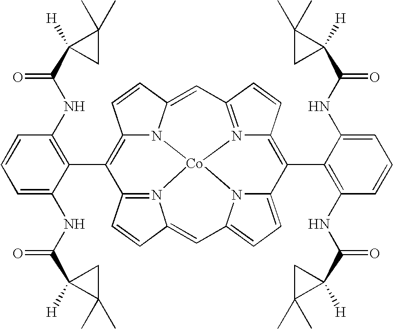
C12=C(C3=C(NC(C4([H])C(C)(C)C4)=O)C=CC=C3NC(C3([H])C(C)(C)C3)=O)C3=N4C(=CC5=CC=C6N5[Co]45N1C(=CC1=N5C(=C6C4=C(NC(C5([H])C(C)(C)C5)=O)C=CC=C4NC(C4([H])C(C)(C)C4)=O)C=C1)C=C2)C=C3
